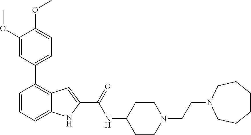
C1=CC=C2C(=C1C1=CC=C(OC)C(OC)=C1)C=C(C(=O)NC1CCN(CCN3CCCCCC3)CC1)N2
